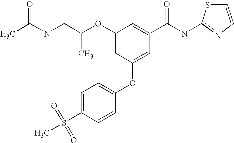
C1=C(S(C)(=O)=O)C=CC(OC2=CC(C(NC3=NC=CS3)=O)=CC(OC(CNC(C)=O)C)=C2)=C1
